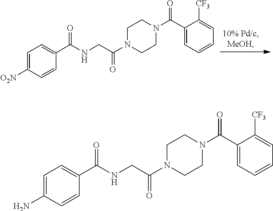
C1=C([O2N])C=CC(C(NCC(N2CCN(C(C3=CC=CC=C3[CF3])=O)CC2)=O)=O)=C1.C1=C(N)C=CC(C(NCC(N2CCN(C(C3=CC=CC=C3[CF3])=O)CC2)=O)=O)=C1
